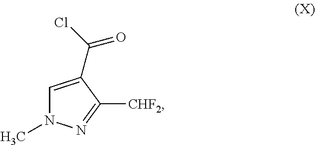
C1=C(C(Cl)=O)C([CHF2])=NN1C
